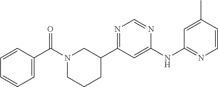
C1(NC2=NC=CC(C)=C2)=CC(C2CN(C(C3=CC=CC=C3)=O)CCC2)=NC=N1
